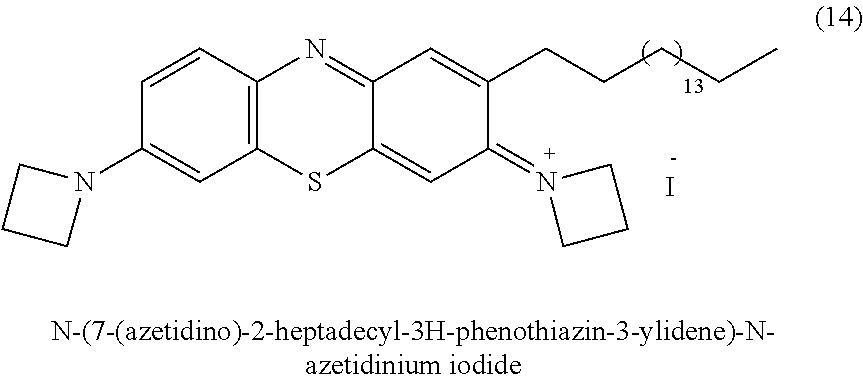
C1=CC2=C(C=C1N1CCC1)SC1=CC(=N3CCC3)C(CCCCC)=CC1=N2.I
